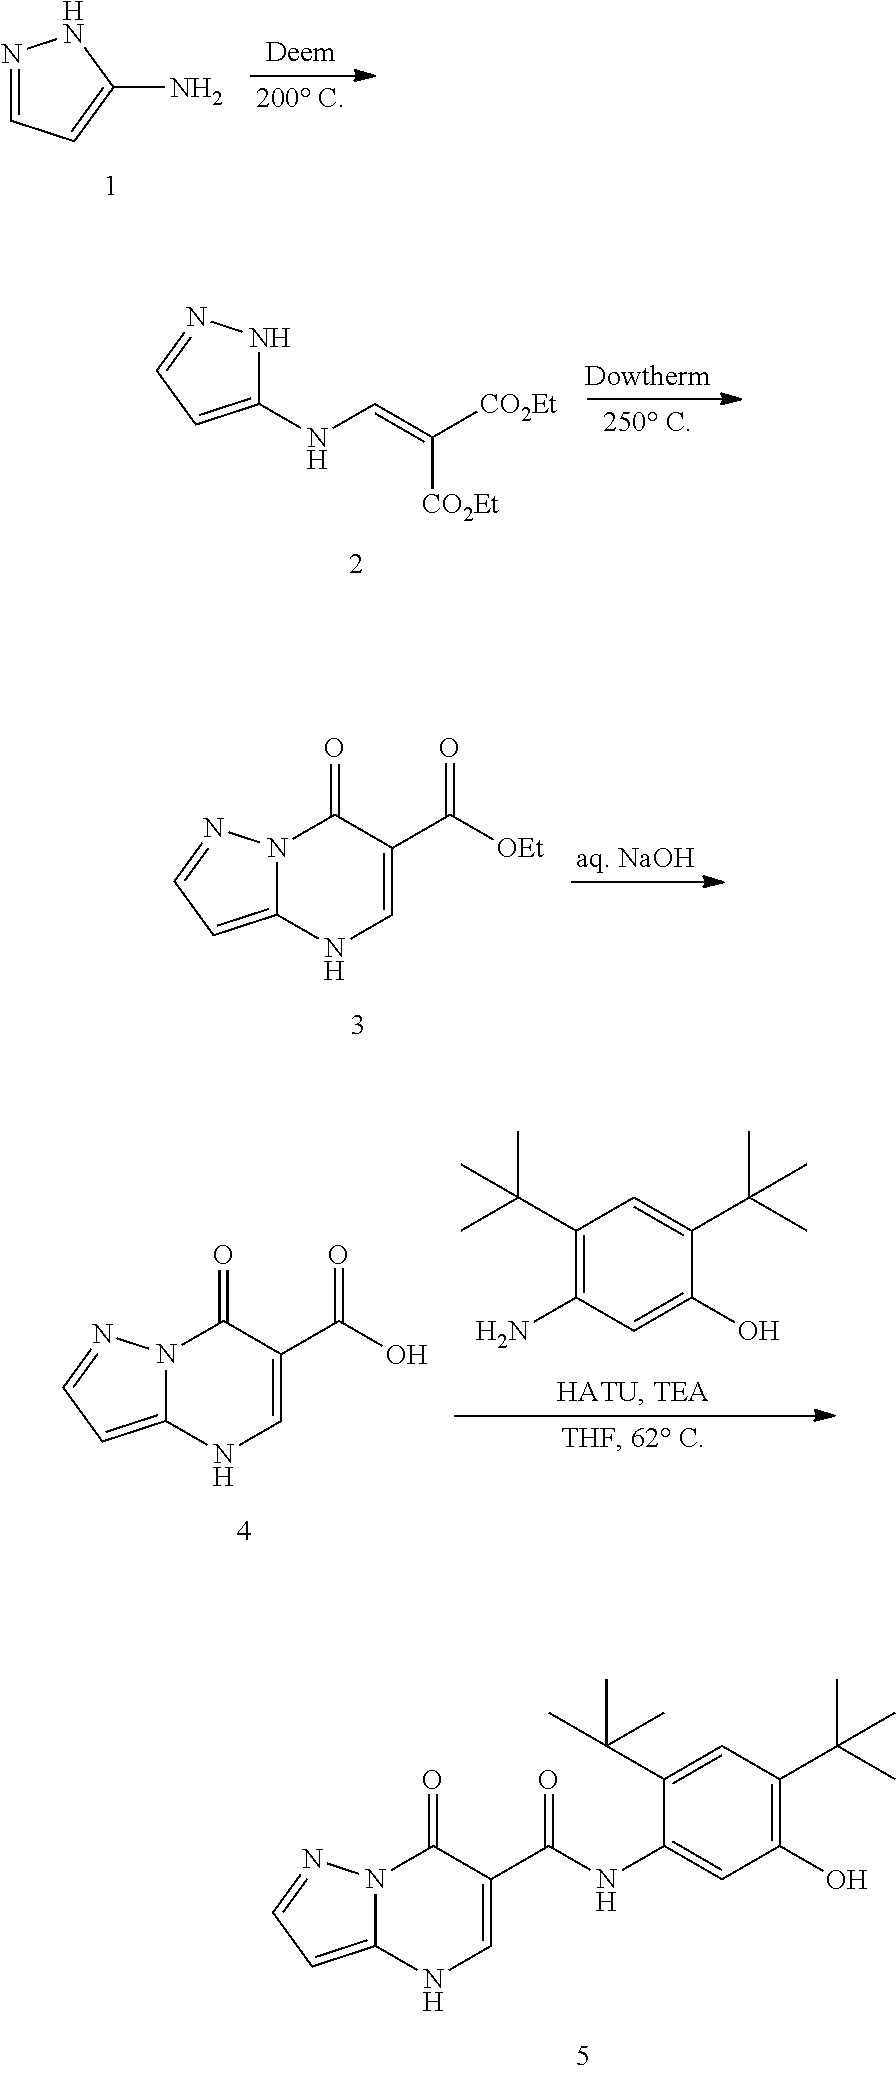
N12C(=CC=N1)NC=C(C(NC1=CC(O)=C(C(C)(C)C)C=C1C(C)(C)C)=O)C2=O.N1=CC=C(N)N1.C1(NC=C([CO2Et])[CO2Et])=CC=NN1.N12C(=CC=N1)NC=C(C([OEt])=O)C2=O.N12C(=CC=N1)NC=C(C(O)=O)C2=O.C1(C(C)(C)C)=C(N)C=C(O)C(C(C)(C)C)=C1
